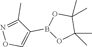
O1C=C(B2OC(C)(C)C(C)(C)O2)C(C)=N1
